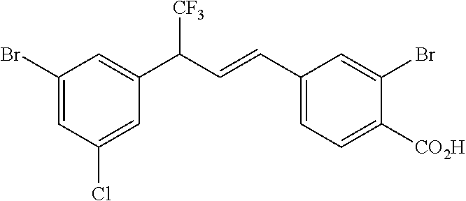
C1(C=CC(C2=CC(Br)=CC(Cl)=C2)[CF3])=CC=C([CO2H])C(Br)=C1
